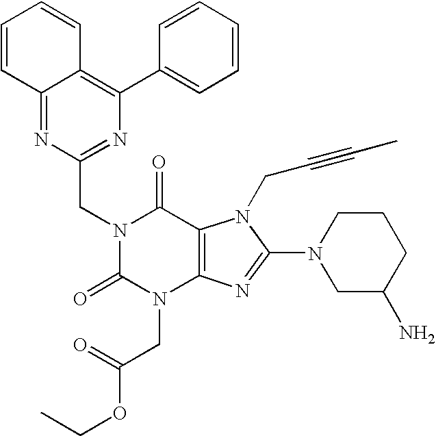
C12=NC(CN3C(=O)N(CC(OCC)=O)C4=C(C3=O)N(CC#CC)C(N3CC(N)CCC3)=N4)=NC(C3=CC=CC=C3)=C1C=CC=C2
